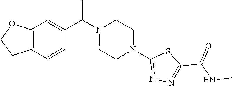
C12=C(C=CC(C(N3CCN(C4=NN=C(C(NC)=O)S4)CC3)C)=C1)CCO2
